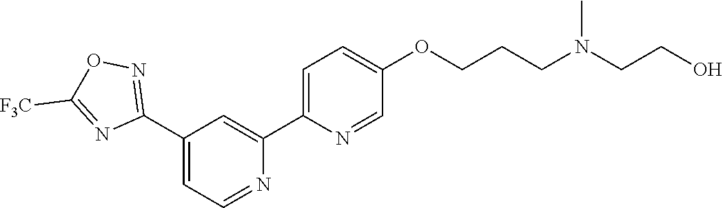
N1=CC=C(C2=NOC([F3C])=N2)C=C1C1=CC=C(OCCCN(CCO)C)C=N1
